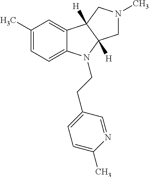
C1(C)=CC=C2C(=C1)C1([H])C([H])(N2CCC2=CC=C(C)N=C2)CN(C)C1
